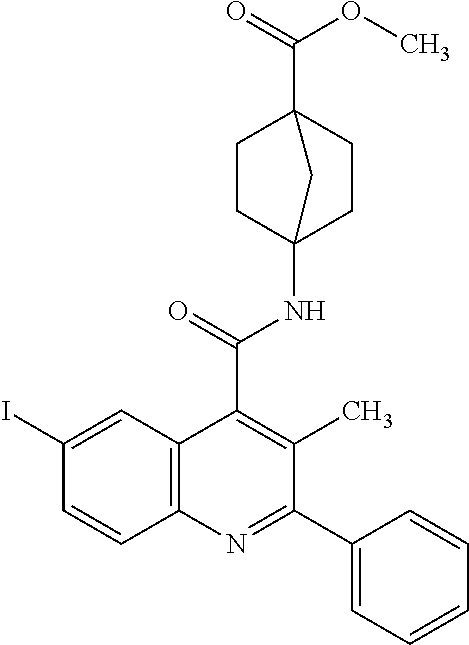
C1CC2(NC(C3=C(C)C(C4=CC=CC=C4)=NC4=C3C=C(I)C=C4)=O)CCC1(C(=O)OC)C2
